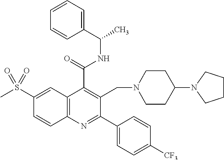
C1(C(=O)NC(C)C2=CC=CC=C2)=C(CN2CCC(N3CCCC3)CC2)C(C2=CC=C([CF3])C=C2)=NC2=C1C=C(S(C)(=O)=O)C=C2
